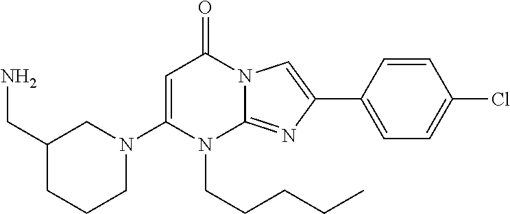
C1(CN)CCCN(C2=CC(=O)N3C(=NC(C4=CC=C(Cl)C=C4)=C3)N2CCCCC)C1
